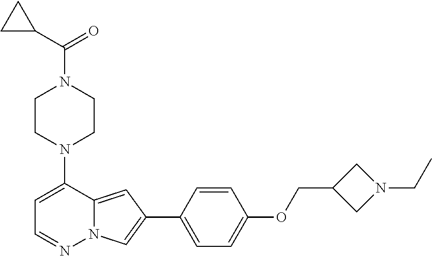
N1(C2=CC=NN3C2=CC(C2=CC=C(OCC4CN(CC)C4)C=C2)=C3)CCN(C(C2CC2)=O)CC1
